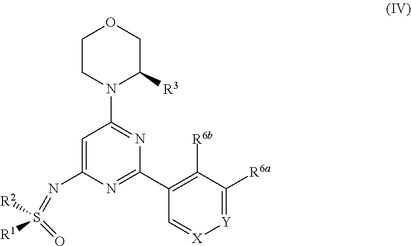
C1=C(N=S([R1])(=O)[R2])N=C(C2=C([R6b])C([R6a])=[Y][X]=C2)N=C1N1C([R3])COCC1
